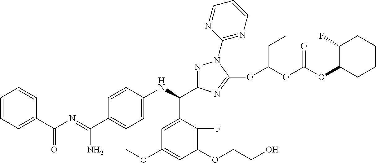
C1=CC(C(N=C(C2=CC=C(NC(C3=NN(C4=NC=CC=N4)C(OC(OC(OC4CCCCC4F)=O)CC)=N3)C3=CC(OC)=CC(OCCO)=C3F)C=C2)N)=O)=CC=C1
